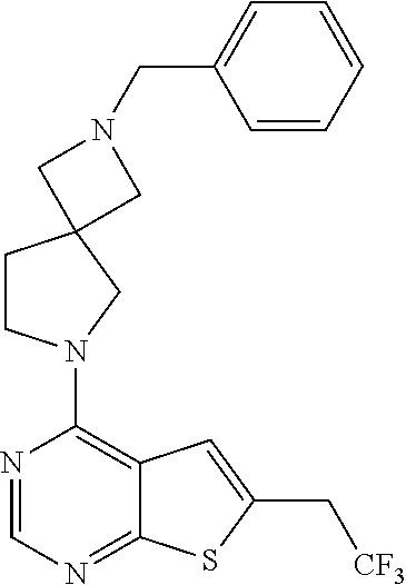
C1(N2CCC3(C2)CN(CC2=CC=CC=C2)C3)=C2C(=NC=N1)SC(C[CF3])=C2
